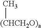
C[(CHCH2O)a]
